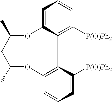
C1=C2C(=C([P(O)Ph2])C=C1)C1=C(C=CC=C1[P(O)Ph2])OC(C)CC(C)O2
